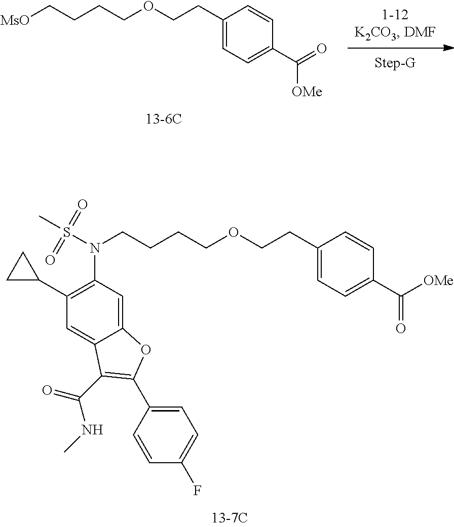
C(C1=CC=C(C([OMe])=O)C=C1)COCCCCN(S(C)(=O)=O)C1=C(C2CC2)C=C2C(=C1)OC(C1=CC=C(F)C=C1)=C2C(=O)NC.[MsO]CCCCOCCC1=CC=C(C(=O)[OMe])C=C1
